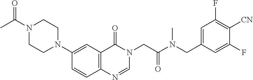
C1=CC2=C(C=C1N1CCN(C(C)=O)CC1)C(=O)N(CC(N(CC1=CC(F)=C([CN])C(F)=C1)C)=O)C=N2
